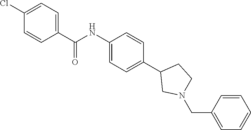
C1(NC(=O)C2=CC=C(Cl)C=C2)=CC=C(C2CN(CC3=CC=CC=C3)CC2)C=C1
